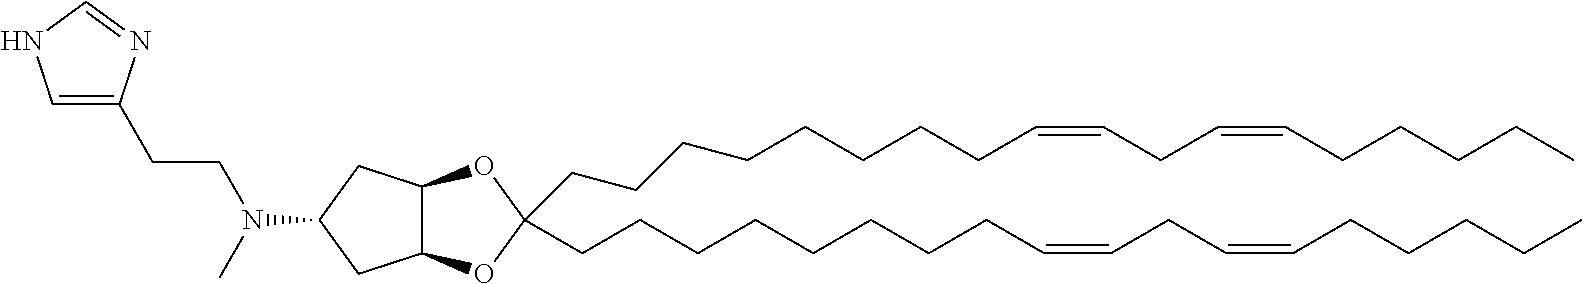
O1C(CCCCCCCCC=CCC=CCCCCC)(CCCCCCCCC=CCC=CCCCCC)OC2C1CC(N(C)CCC1=CNC=N1)C2
